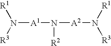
N([A1]N([A2]N([R3])[R1])[R2])([R1])[R3]
